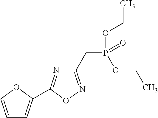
C(P(=O)(OCC)OCC)C1=NOC(C2=CC=CO2)=N1
